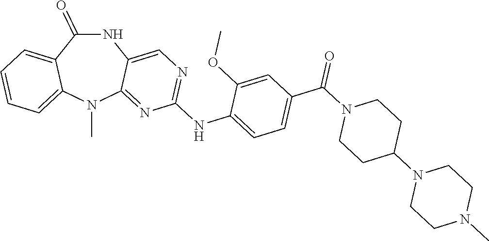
N1C(=O)C2=CC=CC=C2N(C)C2=NC(NC3=CC=C(C(=O)N4CCC(N5CCN(C)CC5)CC4)C=C3OC)=NC=C12
